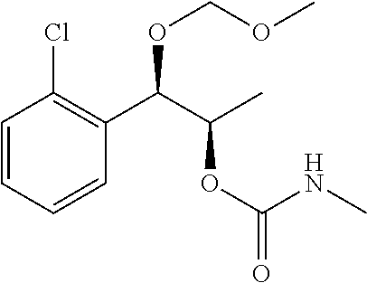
C1=CC=CC(C(C(OC(NC)=O)C)OCOC)=C1Cl
